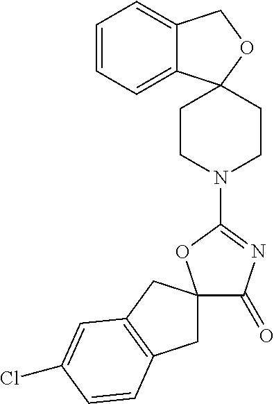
C1=CC=C2C(=C1)COC21CCN(C2=NC(=O)C3(O2)CC2=C(C3)C=C(Cl)C=C2)CC1
